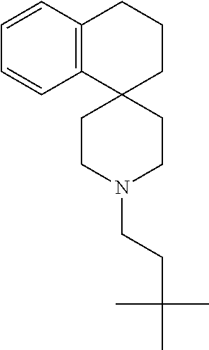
C12=C(C=CC=C1)CCCC21CCN(CCC(C)(C)C)CC1
